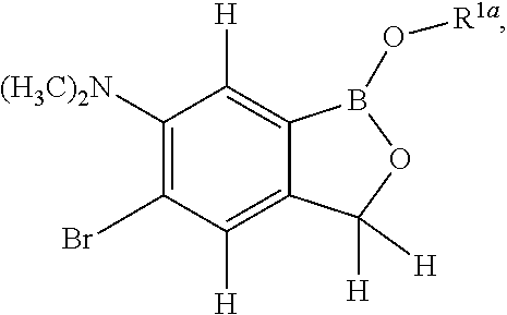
C1([(H3C)2N])=C(Br)C([H])=C2C(=C1[H])B(O[R1a])OC2([H])[H]
